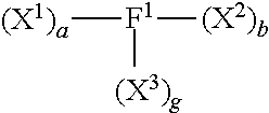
[(X1)a][F1]([(X2)b])[(X3)g]
